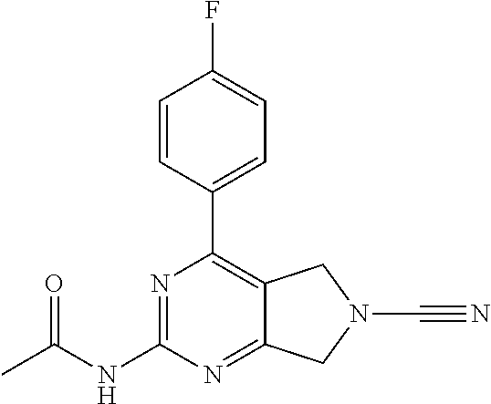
N1=C(NC(C)=O)N=C2C(=C1C1=CC=C(F)C=C1)CN(C#N)C2
